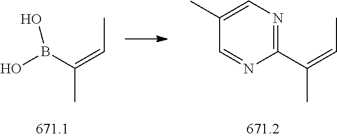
B(C(=CC)C)(O)O.C1(C(=CC)C)=NC=C(C)C=N1
